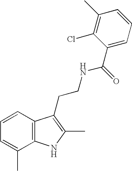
C1=CC2=C(C(C)=C1)NC(C)=C2CCNC(=O)C1=CC=CC(C)=C1Cl
